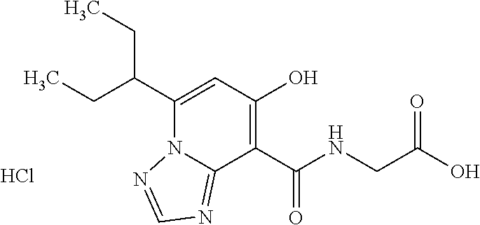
CCC(C1=CC(O)=C(C(NCC(O)=O)=O)C2=NC=NN12)CC.Cl
